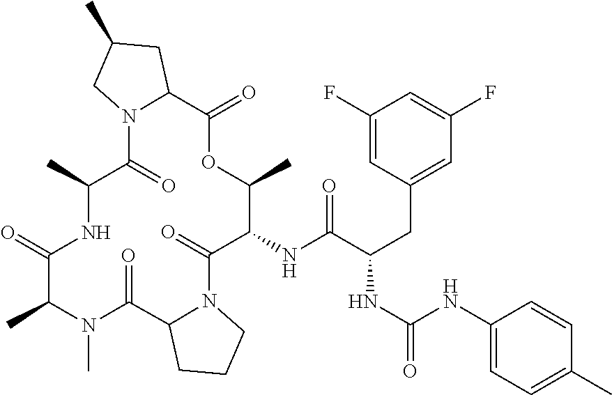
C1(NC(C(CC2=CC(F)=CC(F)=C2)NC(=O)NC2=CC=C(C)C=C2)=O)C(=O)N2C(C(=O)N(C)C(C)C(=O)NC(C)C(=O)N3C(C(=O)OC1C)CC(C)C3)CCC2
